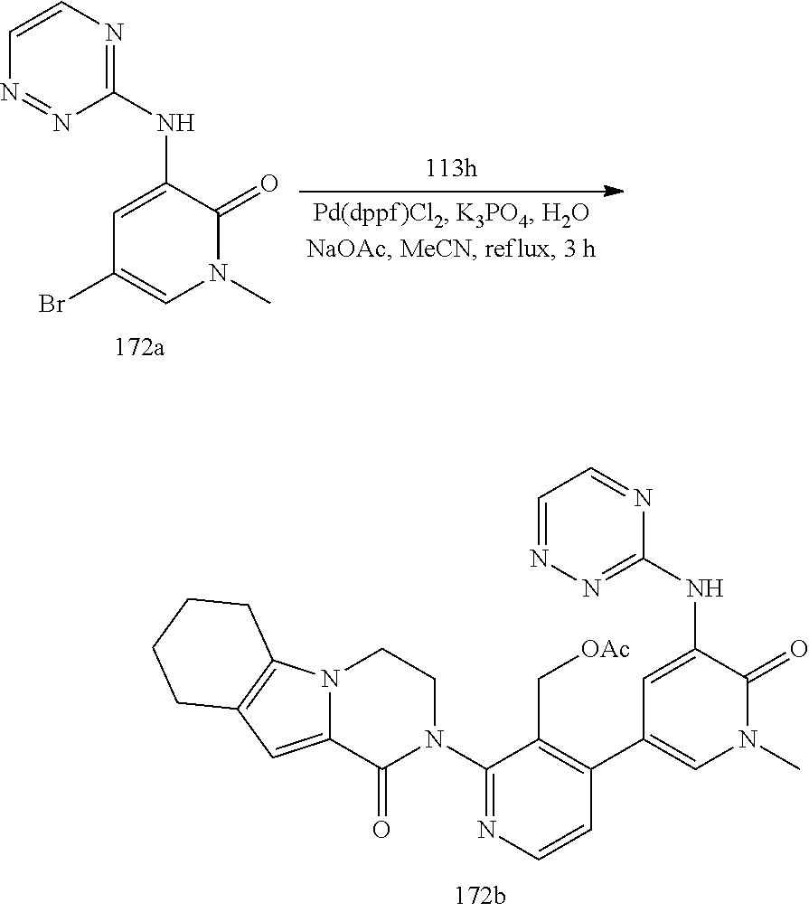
N12C(=CC3=C1CCCC3)C(=O)N(C1=NC=CC(C3=CN(C)C(=O)C(NC4=NN=CC=N4)=C3)=C1C[OAc])CC2.C1=CN=C(NC2=CC(Br)=CN(C)C2=O)N=N1
